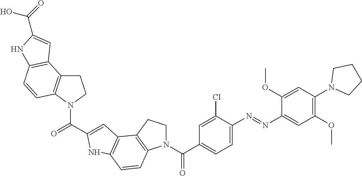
N1(C(C2=CC=C(N=NC3=CC(OC)=C(N4CCCC4)C=C3OC)C(Cl)=C2)=O)CCC2=C1C=CC1=C2C=C(C(=O)N2CCC3=C2C=CC2=C3C=C(C(=O)O)N2)N1
